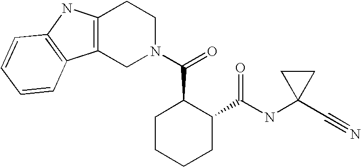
C12=C(CN(C(=O)C3CCCCC3C(NC3(C#N)CC3)=O)CC1)C1=C(N2)C=CC=C1
